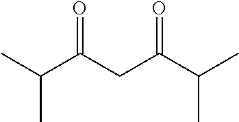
CC(C(CC(C(C)C)=O)=O)C
